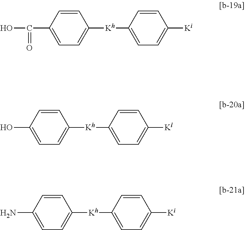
OC(=O)C1=CC=C([Kh]C2=CC=C([Ki])C=C2)C=C1.OC1=CC=C([Kh]C2=CC=C([Kl])C=C2)C=C1.NC1=CC=C([Kh]C2=CC=C([Ki])C=C2)C=C1
